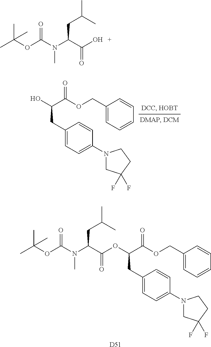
CC(OC(N(C(C(O)=O)CC(C)C)C)=O)(C)C.C(CC1=CC=C(N2CC(F)(F)CC2)C=C1)(O)C(OCC1=CC=CC=C1)=O.CC(OC(N(C(C(OC(C(OCC1=CC=CC=C1)=O)CC1=CC=C(N2CC(F)(F)CC2)C=C1)=O)CC(C)C)C)=O)(C)C.[D51]
